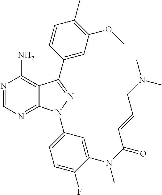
N1=CN=C2C(=C1N)C(C1=CC(OC)=C(C)C=C1)=NN2C1=CC=C(F)C(N(C(=O)C=CCN(C)C)C)=C1
